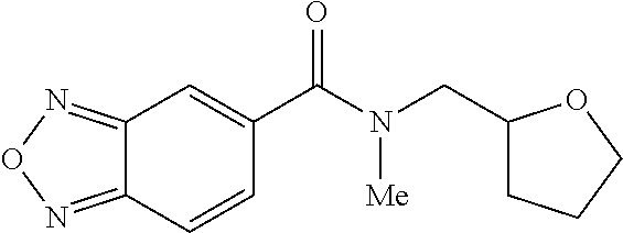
C(C1CCCO1)N(C(C1=CC2=NON=C2C=C1)=O)[Me]
